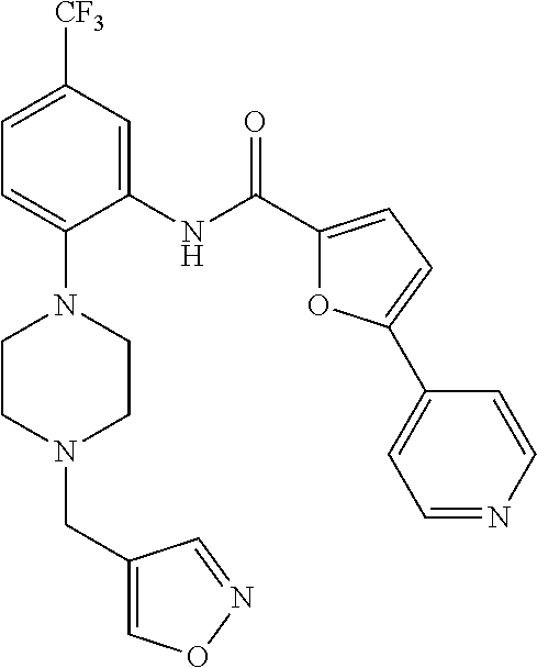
C1=C([CF3])C=C(NC(C2=CC=C(C3=CC=NC=C3)O2)=O)C(N2CCN(CC3=CON=C3)CC2)=C1
